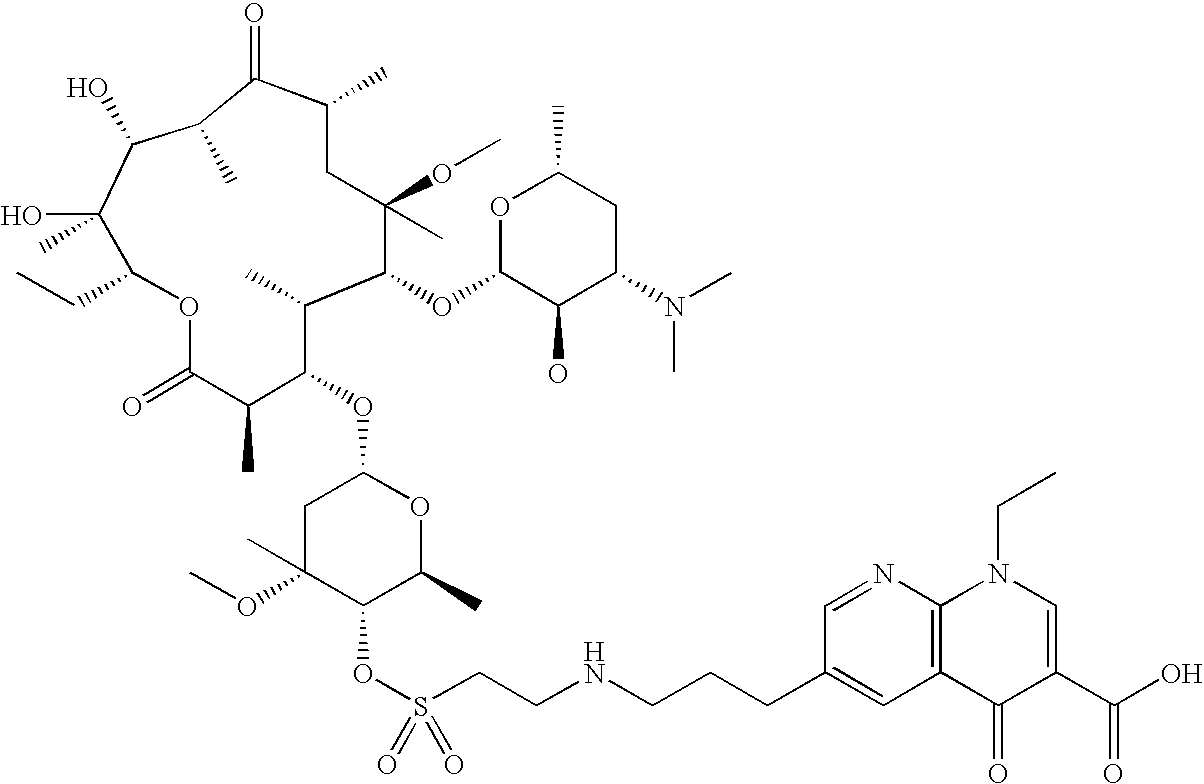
C1C(OC)(C)C(OS(CCNCCCC2=CC3=C(N=C2)N(CC)C=C(C(O)=O)C3=O)(=O)=O)C(C)OC1OC1C(C)C(OC2C(O)C(N(C)C)CC(C)O2)C(OC)(C)CC(C)C(=O)C(C)C(O)C(O)(C)C(CC)OC(=O)C1C
